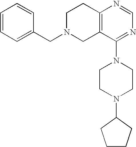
C1N(CC2=CC=CC=C2)CC2=C(C1)N=CN=C2N1CCN(C2CCCC2)CC1
